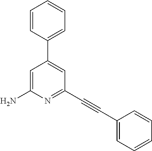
C1=CC(C2=CC(C#CC3=CC=CC=C3)=NC(N)=C2)=CC=C1
